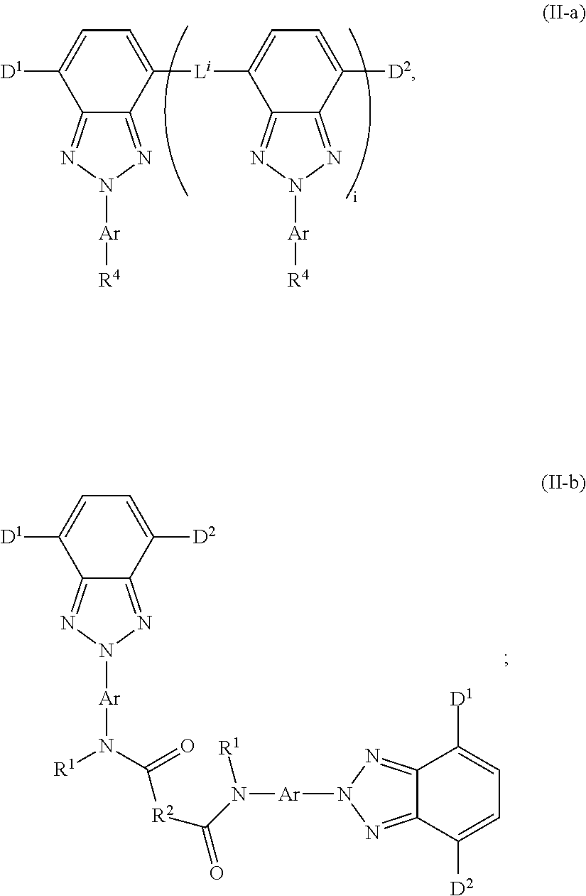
C12=NN([Ar][R4])N=C1C([Li]C1=CC=C([D2])C3=NN([Ar][R4])N=C13)=CC=C2[D1].C12=NN([Ar]N([R1])C(=O)[R2]C(=O)N([Ar]N3N=C4C(=N3)C([D1])=CC=C4[D2])[R1])N=C1C([D2])=CC=C2[D1]
